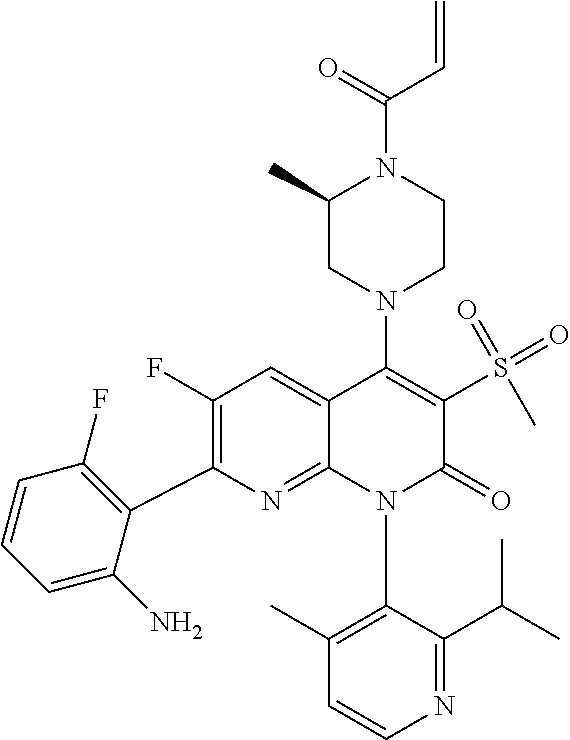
C1(F)=C(C2=C(F)C=CC=C2N)N=C2C(=C1)C(N1CCN(C(=O)C=C)C(C)C1)=C(S(C)(=O)=O)C(=O)N2C1=C(C)C=CN=C1C(C)C
